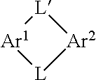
[Ar1]1[L][Ar2][L]1
